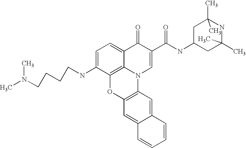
C1=C(NCCCCN(C)C)C2=C3C(=C1)C(=O)C(C(=O)NC1CC(C)(C)NC(C)(C)C1)=CN3C1=C(O2)C=C2C(=C1)C=CC=C2
